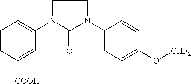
C1=CC([COOH])=CC(N2C(=O)N(C3=CC=C(O[CHF2])C=C3)CC2)=C1
